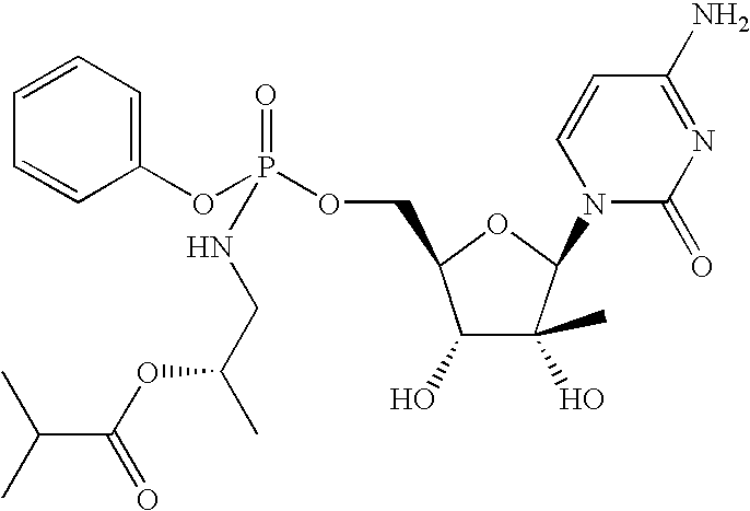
C1(OP(OCC2C(O)C(O)(C)C(N3C(=O)N=C(N)C=C3)O2)(=O)NCC(OC(=O)C(C)C)C)=CC=CC=C1
